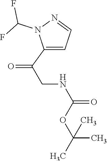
C1(C(=O)CNC(OC(C)(C)C)=O)=CC=NN1C(F)F
